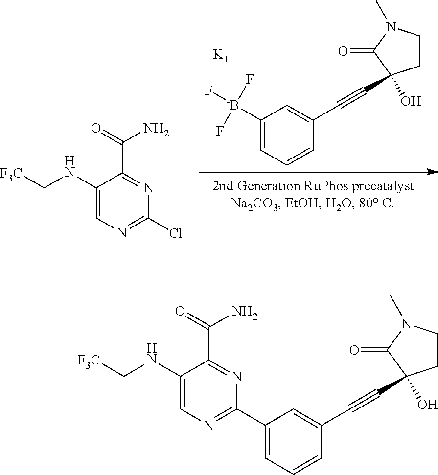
C1=C(C2=NC=C(NC[F3C])C(C(=O)N)=N2)C=C(C#CC2(O)CCN(C)C2=O)C=C1.C1=C(NC[F3C])C(C(=O)N)=NC(Cl)=N1.C1=C([-B](F)(F)F)C=C(C#CC2(O)CCN(C)C2=O)C=C1.[K]
